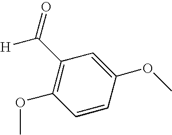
C1=CC(OC)=CC(C([H])=O)=C1OC
